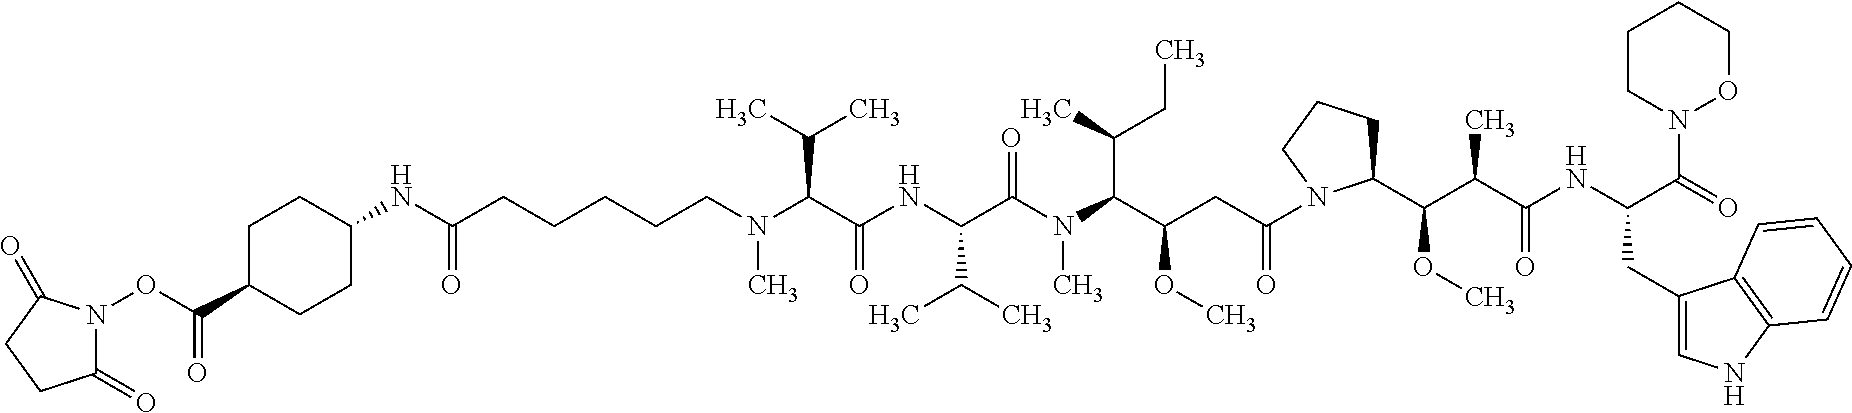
C1(NC(CCCCCN(C(C(NC(C(N(C(C(CC(=O)N2C(C(C(C(=O)NC(CC3=CNC4=C3C=CC=C4)C(N3OCCCC3)=O)C)OC)CCC2)OC)C(CC)C)C)=O)C(C)C)=O)C(C)C)C)=O)CCC(C(=O)ON2C(=O)CCC2=O)CC1
